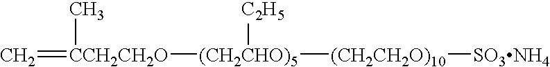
C=[CCH2CH2O](C)[(CH2CHO)5]([(CH2CH2O)10][SO3NH4])[C2H5]
